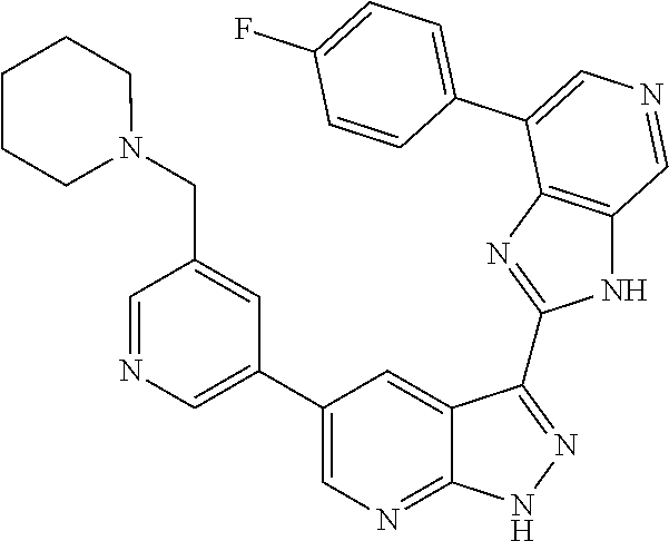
C1=NC=C(C2=CN=C3C(=C2)C(C2=NC4=C(N2)C=NC=C4C2=CC=C(F)C=C2)=NN3)C=C1CN1CCCCC1
